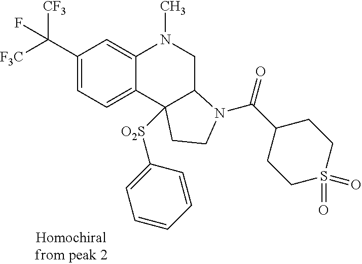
C1(C([F3C])([CF3])F)=CC=C2C(=C1)N(C)CC1C2([O2S]C2=CC=CC=C2)CCN1C(=O)C1CCS(=O)(=O)CC1
